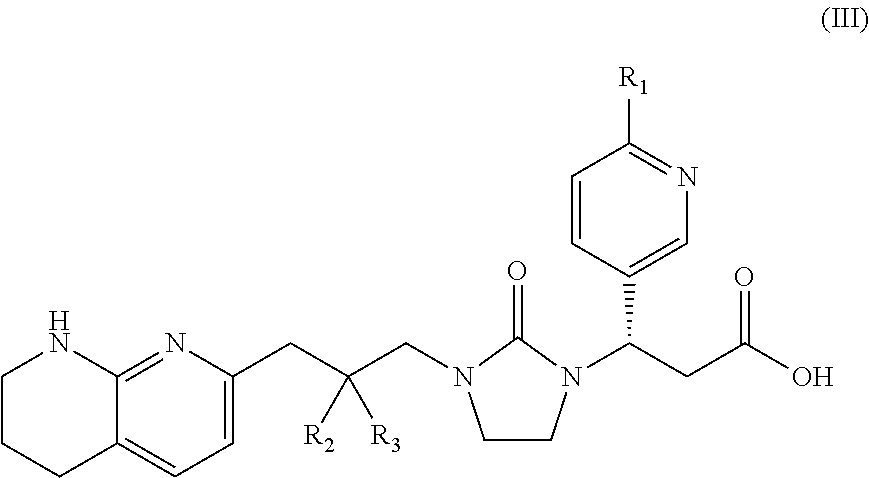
C1=C(CC(CN2CCN(C(CC(O)=O)C3=CN=C([R1])C=C3)C2=O)([R3])[R2])N=C2C(=C1)CCCN2
